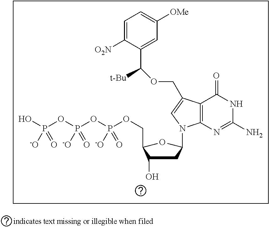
C1=C([O2N])C(C(OCC2=CN(C3CC(O)C(COP(OP(OP(O)([-O])=O)([-O])=O)([-O])=O)O3)C3=C2C(=O)NC(N)=N3)[t-Bu])=CC([OMe])=C1
